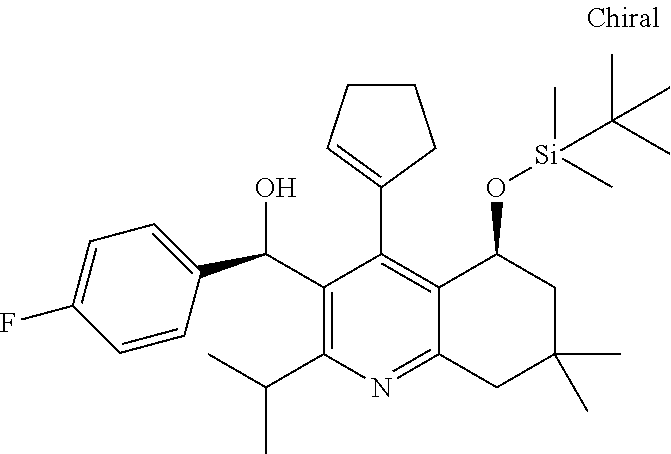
C1=CC(C(C2=C(C(C)C)N=C3C(=C2C2=CCCC2)C(O[Si](C)(C)C(C)(C)C)CC(C)(C)C3)O)=CC=C1F
